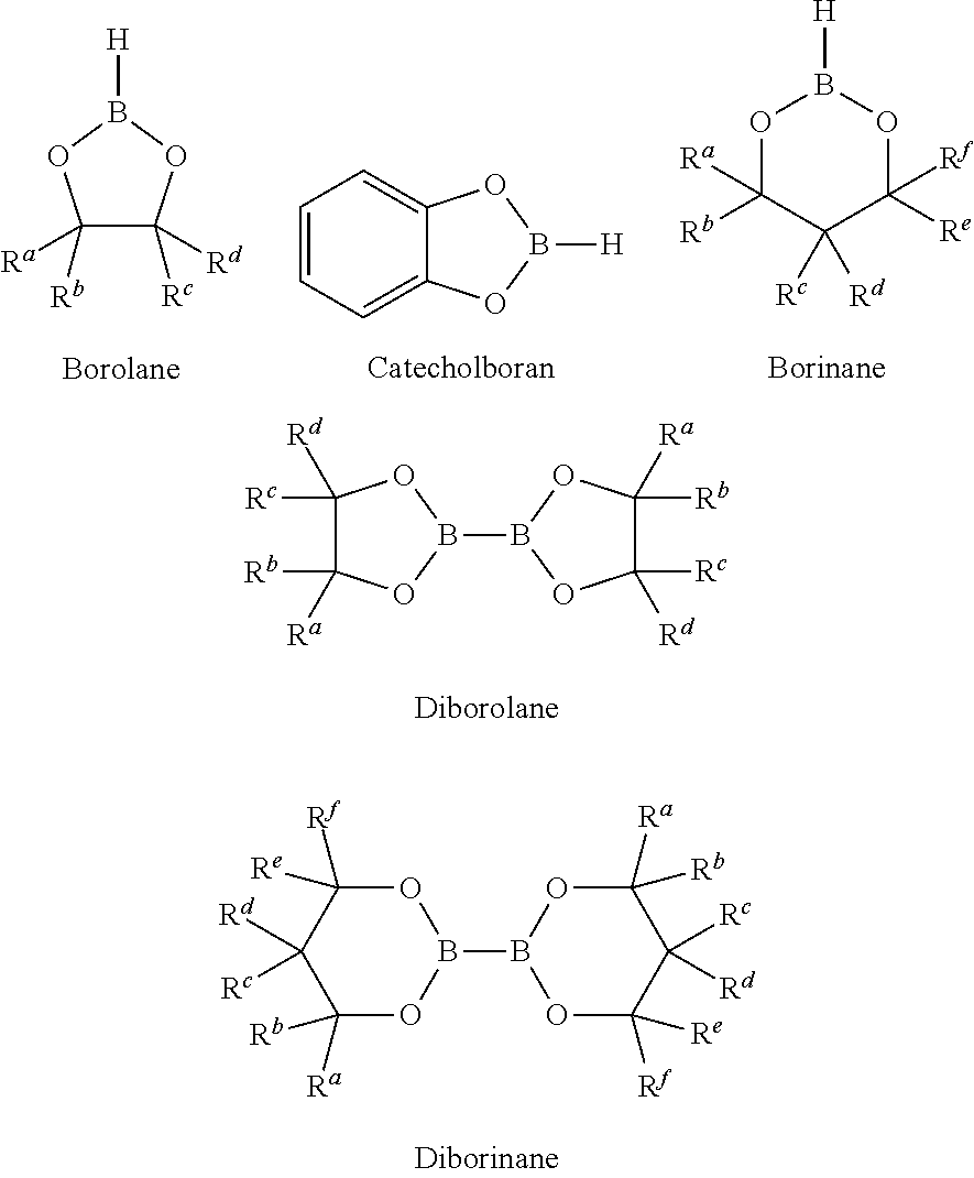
C1([Rb])([Ra])C([Rc])([Rd])OB([H])O1.C1=CC=C2C(=C1)OB([H])O2.O1C([Ra])([Rb])C([Rc])([Rd])C([Rf])([Re])OB1[H].C1([Rc])([Rd])C([Rb])([Ra])OB(B2OC([Rb])([Ra])C([Rc])([Rd])O2)O1.C1([Ra])([Rb])OB(B2OC([Rf])([Re])C([Rc])([Rd])C([Ra])([Rb])O2)OC([Rf])([Re])C1([Rd])[Rc]
